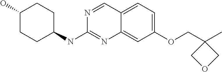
C1CC(NC2=NC3=CC(OCC4(C)COC4)=CC=C3C=N2)CCC1O
